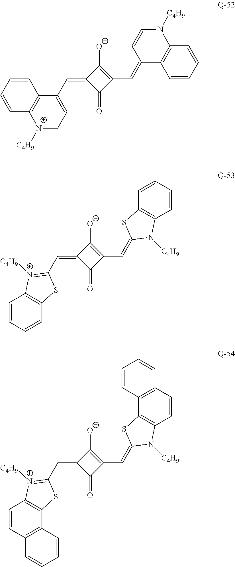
C(=C1C([O-])=C(C=C2N([C4H9])C3=C(S2)C=CC=C3)C1=O)C1=[N+]([C4H9])C2=C(S1)C=CC=C2.C(=C1C([O-])=C(C=C2C3=C(C=CC=C3)N([C4H9])C=C2)C1=O)C1=CC=[N+]([C4H9])C2=C1C=CC=C2.C(=C1C([O-])=C(C=C2N([C4H9])C3=C(S2)C2=C(C=C3)C=CC=C2)C1=O)C1=[N+]([C4H9])C2=C(S1)C1=C(C=C2)C=CC=C1
